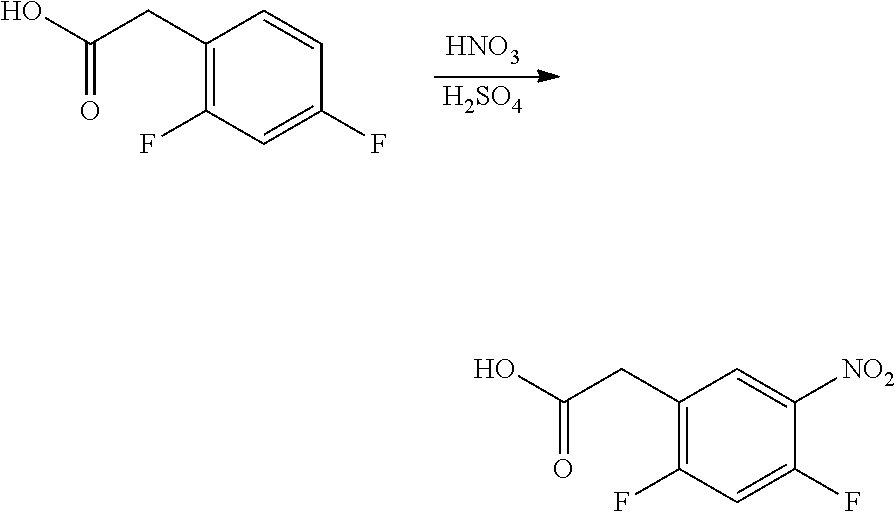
[H2SO4].[HNO3].C1(CC(O)=O)=C(F)C=C(F)C=C1.C1(CC(O)=O)=C(F)C=C(F)C([NO2])=C1
